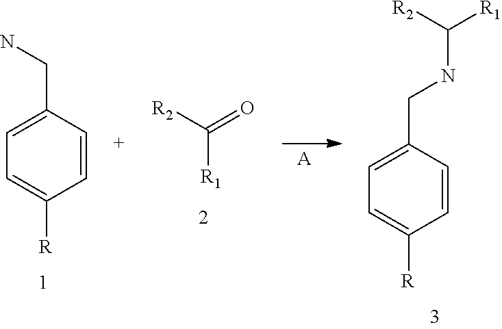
[A].C1=C(CN)C=CC([R])=C1.C([R1])([R2])=O.C1=C(CNC([R1])[R2])C=CC([R])=C1
